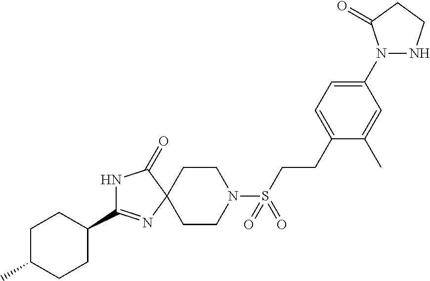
N1C(C2CCC(C)CC2)=NC2(C1=O)CCN(S(CCC1=CC=C(N3NCCC3=O)C=C1C)(=O)=O)CC2
